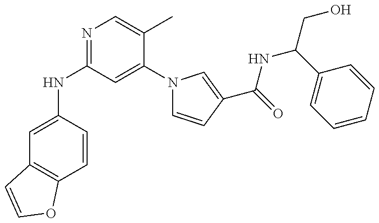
C1=C(NC2=NC=C(C)C(N3C=CC(C(=O)NC(CO)C4=CC=CC=C4)=C3)=C2)C=CC2=C1C=CO2
